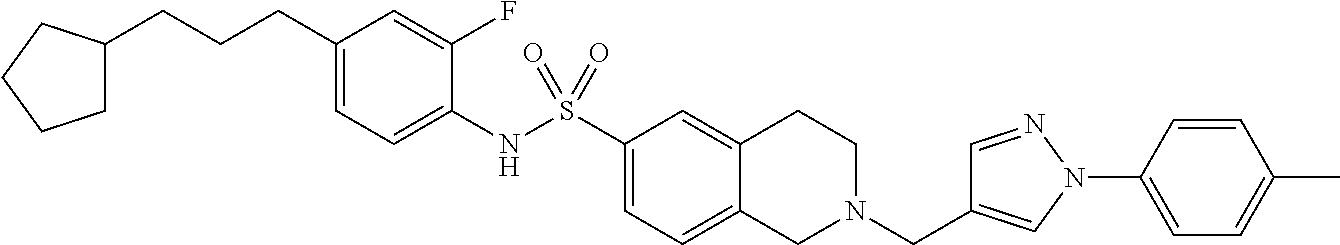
C1(CCCC2CCCC2)=CC=C(NS(C2=CC=C3C(=C2)CCN(CC2=CN(C4=CC=C(C)C=C4)N=C2)C3)(=O)=O)C(F)=C1
